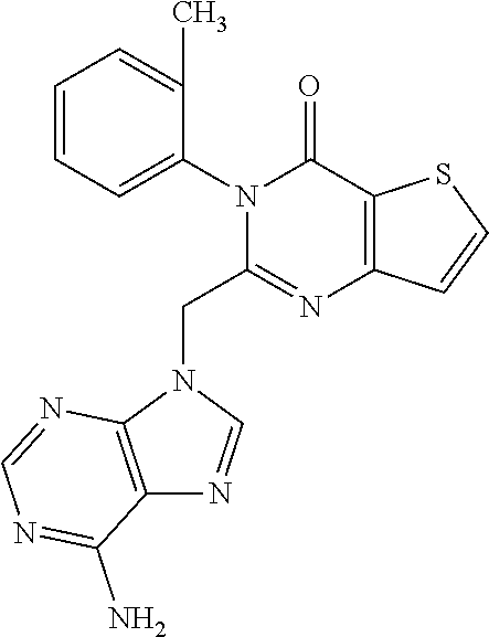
C1=CC=C(N2C(CN3C4=C(N=C3)C(N)=NC=N4)=NC3=C(C2=O)SC=C3)C(C)=C1
